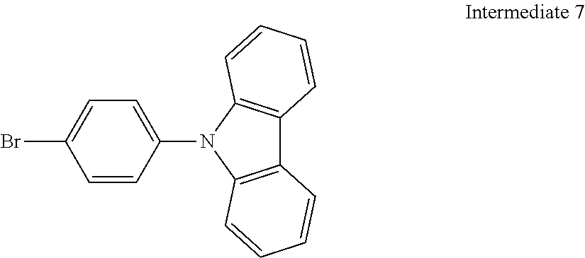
C1(N2C3=C(C4=C2C=CC=C4)C=CC=C3)=CC=C(Br)C=C1
